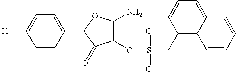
C1(C2=CC=C(Cl)C=C2)C(=O)C(OS(CC2=C3C(=CC=C2)C=CC=C3)(=O)=O)=C(N)O1
